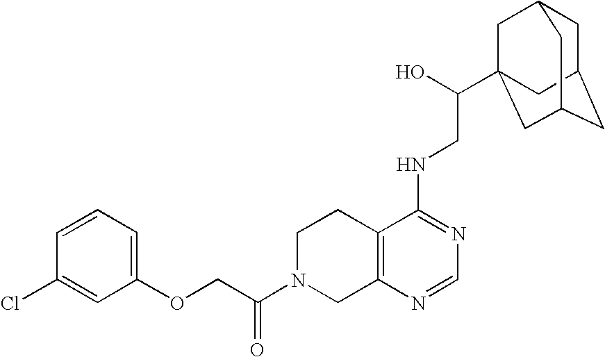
C(=O)(N1CC2=C(CC1)C(NCC(O)C13CC4CC(CC(C1)C4)C3)=NC=N2)COC1=CC=CC(Cl)=C1
